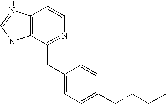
C12=C(C(CC3=CC=C(CCCC)C=C3)=NC=C1)NC=N2
